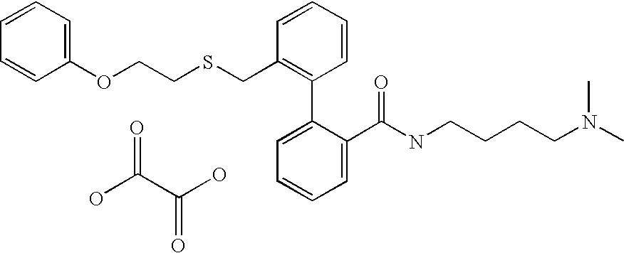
C1(OCCSCC2=C(C3=CC=CC=C3C(NCCCCN(C)C)=O)C=CC=C2)=CC=CC=C1.OC(C(O)=O)=O
